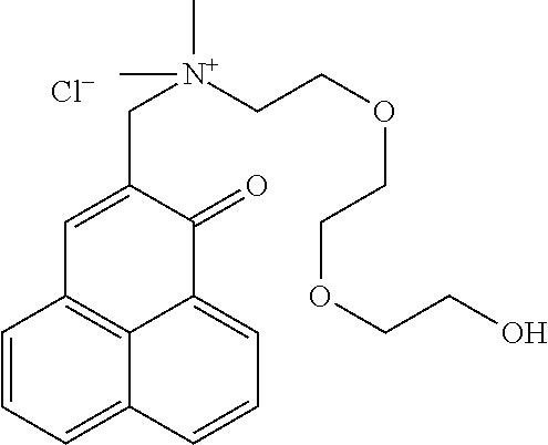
C1=CC=C2C3=C1C=C(C[N+](CCOCCOCCO)(C)C)C(=O)C3=CC=C2.[Cl-]
